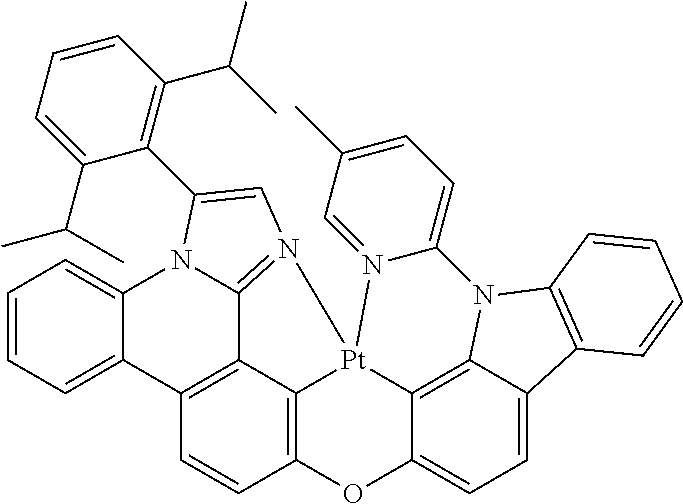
C12=CC=CC=C1N1C3=N(C=C1C1=C(C(C)C)C=CC=C1C(C)C)[Pt]14C5=C(C=CC2=C35)OC2=CC=C3C(=C21)N(C1=C3C=CC=C1)C1=CC=C(C)C=N41
